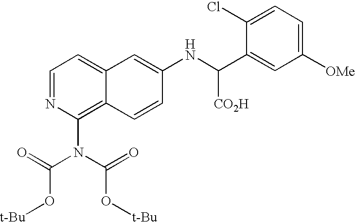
C1=NC(N(C(=O)O[t-Bu])C(=O)O[t-Bu])=C2C(=C1)C=C(NC(C1=CC([OMe])=CC=C1Cl)[CO2H])C=C2
